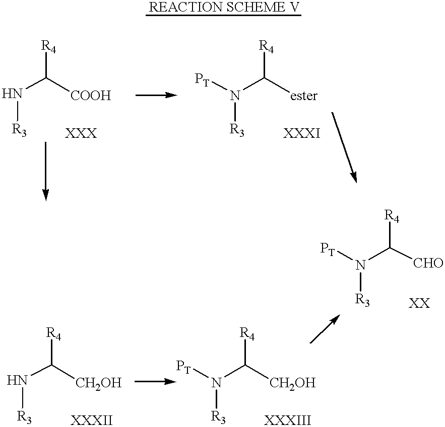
N(C([COOH])[R4])[R3].N(C([ester])[R4])([R3])[PT].N(C([CHO])[R4])([R3])[PT].N(C([CH2OH])[R4])[R3].N(C([CH2OH])[R4])([R3])[PT]
